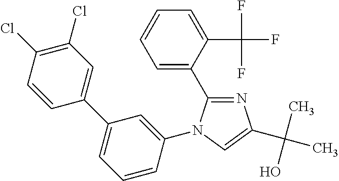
C1=C(C2=NC(C(C)(O)C)=CN2C2=CC(C3=CC(Cl)=C(Cl)C=C3)=CC=C2)C(C(F)(F)F)=CC=C1
